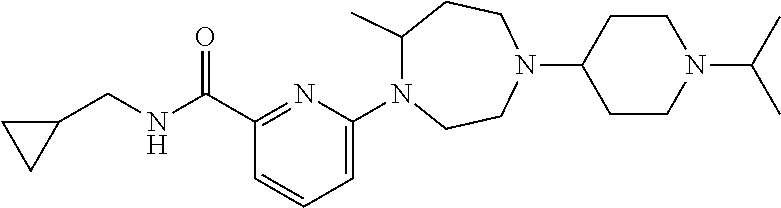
C1=C(N2C(C)CCN(C3CCN(C(C)C)CC3)CC2)N=C(C(NCC2CC2)=O)C=C1
